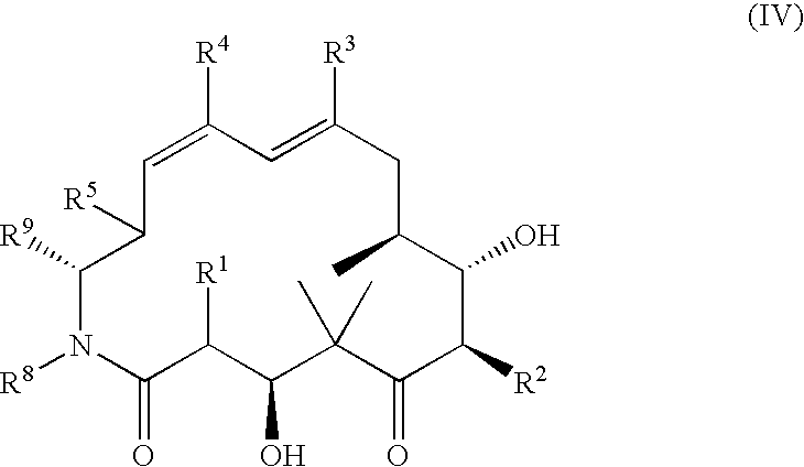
C1=C([R4])C=C([R3])CC(C)C(O)C([R2])C(=O)C(C)(C)C(O)C([R1])C(=O)N([R8])C([R9])C1[R5]
